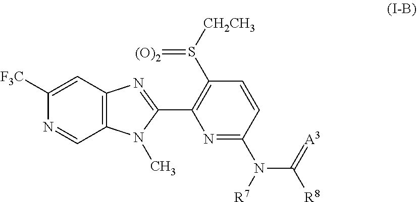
N1=CC2=C(N=C(C3=C(S([CH2CH3])=[(O)2])C=CC(N([R7])C(=[A3])[R8])=N3)N2C)C=C1[F3C]
